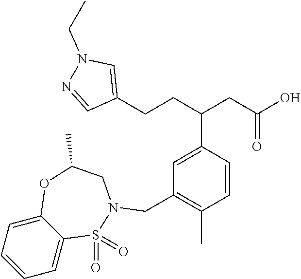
C1(CCC(CC(O)=O)C2=CC(CN3S(=O)(=O)C4=CC=CC=C4OC(C)C3)=C(C)C=C2)=CN(CC)N=C1
